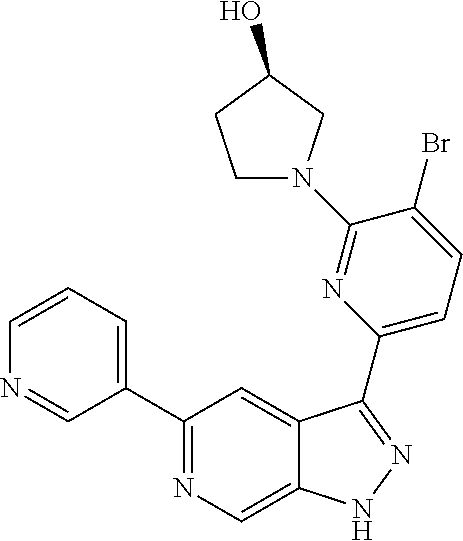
C1(C2=CC=CN=C2)=NC=C2C(=C1)C(C1=CC=C(Br)C(N3CCC(O)C3)=N1)=NN2
